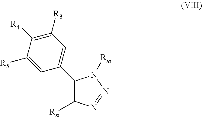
C1(C2=CC([R3])=C([R4])C([R5])=C2)=C([Rn])N=NN1[Rm]
